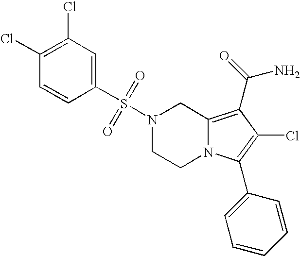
S(N1CCN2C(=C(C(N)=O)C(Cl)=C2C2=CC=CC=C2)C1)(=O)(=O)C1=CC(Cl)=C(Cl)C=C1
